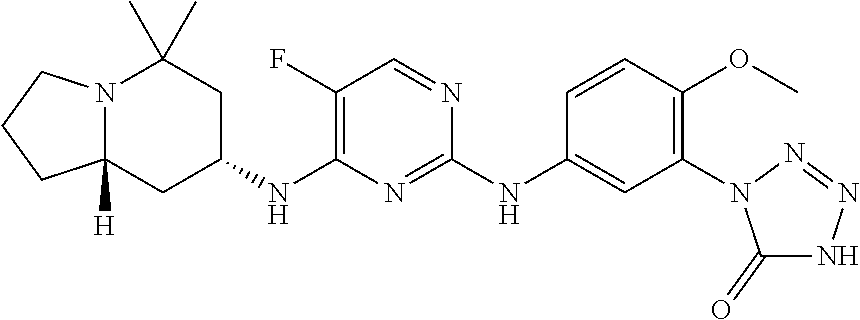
N12C([H])(CC(NC3=C(F)C=NC(NC4=CC(N5C(=O)NN=N5)=C(OC)C=C4)=N3)CC1(C)C)CCC2
